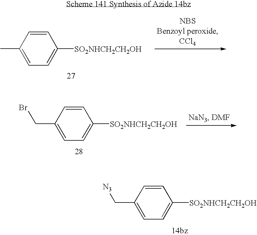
C1(CBr)=CC=C([SO2NHCH2CH2OH])C=C1.C1(C)=CC=C([SO2NHCH2CH2OH])C=C1.C1(C[N3])=CC=C([SO2NHCH2CH2OH])C=C1
